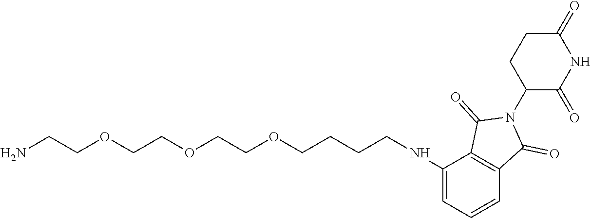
C1=C(NCCCCOCCOCCOCCN)C2=C(C=C1)C(=O)N(C1C(=O)NC(=O)CC1)C2=O
